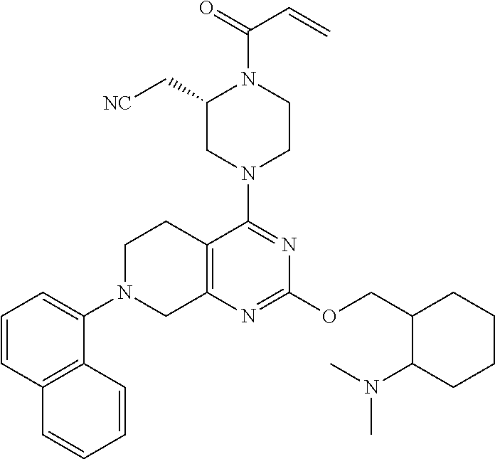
C1=CC2=C(C(N3CC4=C(CC3)C(N3CCN(C(=O)C=C)C(C[NC])C3)=NC(OCC3C(N(C)C)CCCC3)=N4)=C1)C=CC=C2
